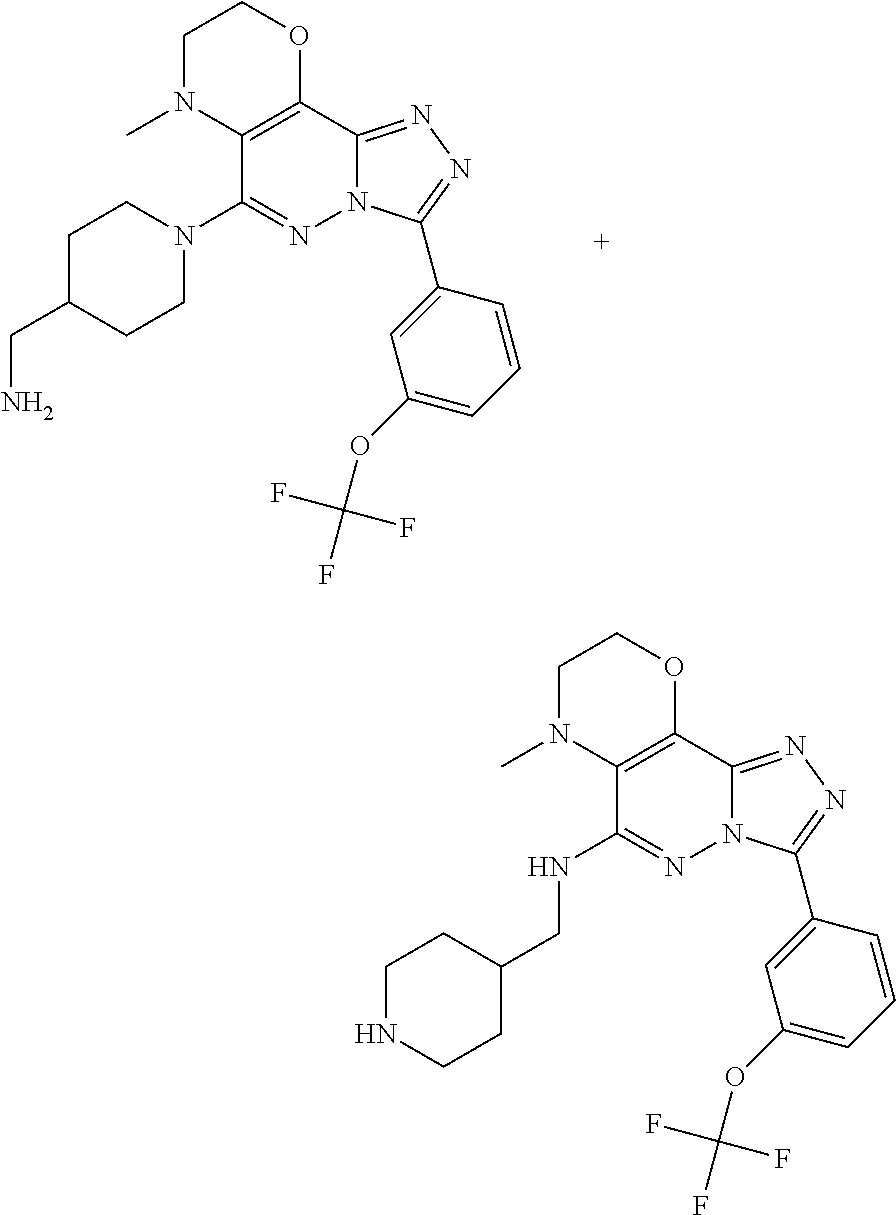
C1(N2CCC(CN)CC2)=NN2C(=NN=C2C2=CC(OC(F)(F)F)=CC=C2)C2=C1N(C)CCO2.N(C1=NN2C(=NN=C2C2=CC(OC(F)(F)F)=CC=C2)C2=C1N(C)CCO2)CC1CCNCC1
